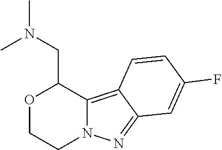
O1CCN2C(=C3C(=N2)C=C(F)C=C3)C1CN(C)C
